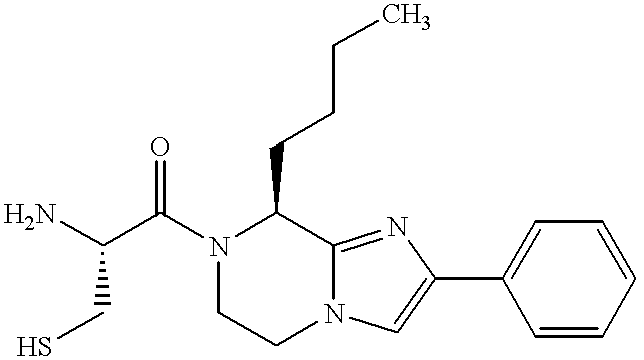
NC(C(N1CCN2C(=NC(C3=CC=CC=C3)=C2)C1CCCC)=O)CS
